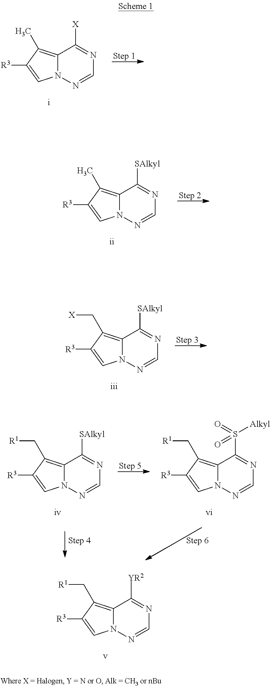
N1=CN=C([YR2])C2=C(C[R1])C([R3])=CN12.N1=CN=C([SAlkyl])C2=C(C[R1])C([R3])=CN12.N1=CN=C(S(=O)([Alkyl])=O)C2=C(C[R1])C([R3])=CN12.N1=CN=C([X])C2=C(C)C([R3])=CN12.N1=CN=C([SAlkyl])C2=C(C)C([R3])=CN12.N1=CN=C([SAlkyl])C2=C(C[X])C([R3])=CN12
